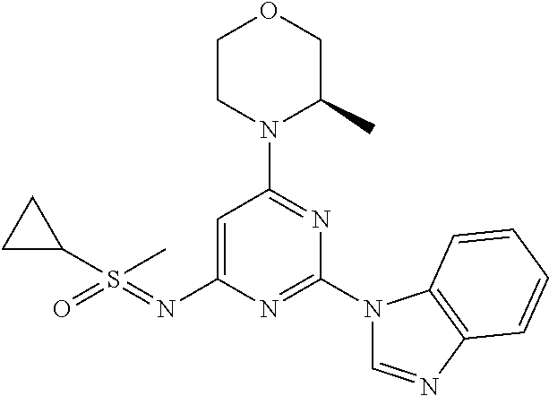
O1CCN(C2=NC(N3C=NC4=C3C=CC=C4)=NC(N=S(=O)(C3CC3)C)=C2)C(C)C1
